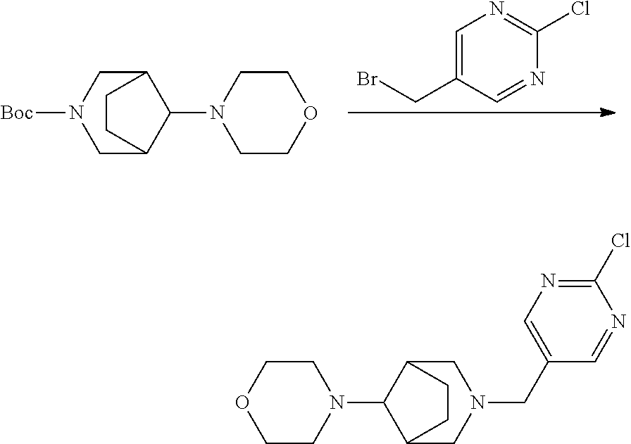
C1=C(CBr)C=NC(Cl)=N1.C12CN([Boc])CC(C1N1CCOCC1)CC2.C12CN(CC3=CN=C(Cl)N=C3)CC(C1N1CCOCC1)CC2
